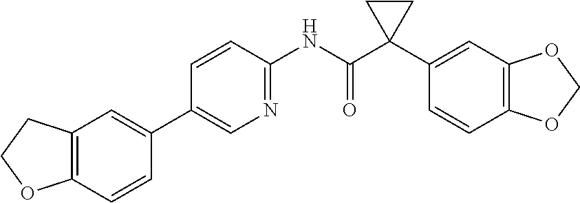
C1(C2=CC3=C(C=C2)OCC3)=CN=C(NC(C2(C3=CC4=C(C=C3)OCO4)CC2)=O)C=C1
